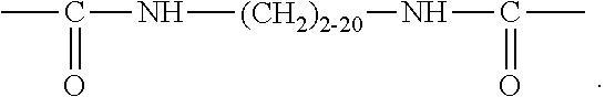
N([(CH2)2-20]NC(C)=O)C(C)=O
